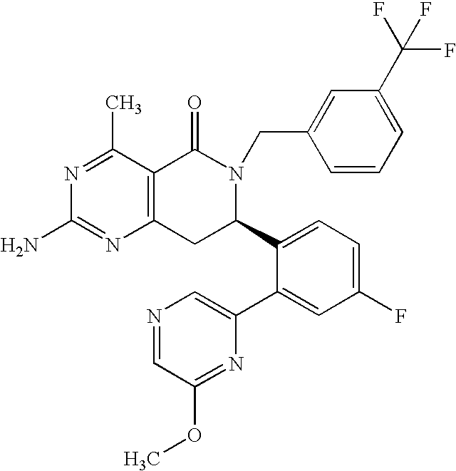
C12=C(C(C)=NC(N)=N1)C(=O)N(CC1=CC(C(F)(F)F)=CC=C1)C(C1=CC=C(F)C=C1C1=CN=CC(OC)=N1)C2
